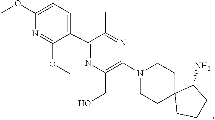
C1C2(CCCC2N)CCN(C2=C(CO)N=C(C3=CC=C(OC)N=C3OC)C(C)=N2)C1
